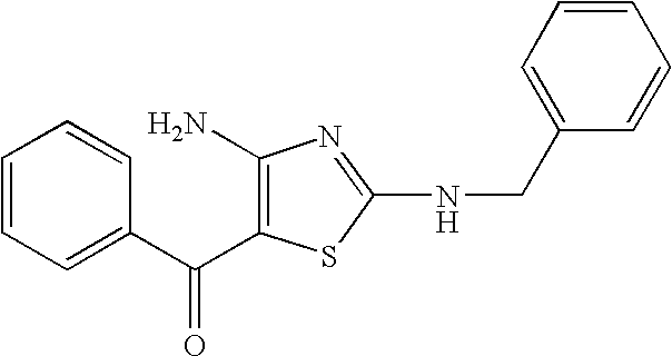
C1=CC=C(C(=O)C2=C(N)N=C(NCC3=CC=CC=C3)S2)C=C1
